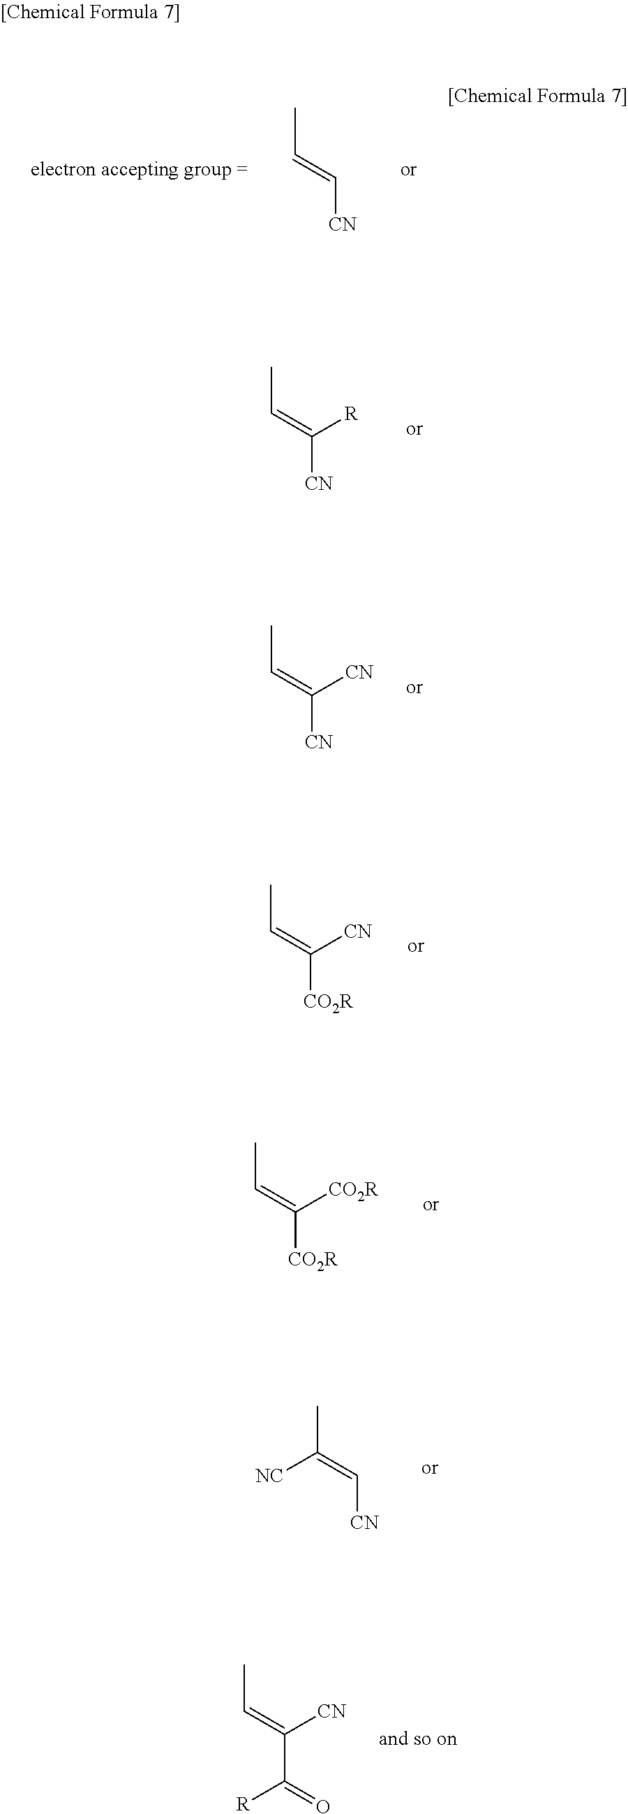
CC=C[CN].CC=C(C(=O)[R])[CN].[CN]C=C(C)[NC].CC=C([CO2R])[CO2R].CC=C([CN])[CN].CC=C([CN])[R].CC=C([CO2R])[CN]
